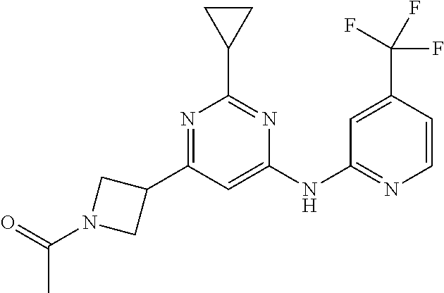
C1(NC2=NC=CC(C(F)(F)F)=C2)=CC(C2CN(C(=O)C)C2)=NC(C2CC2)=N1
